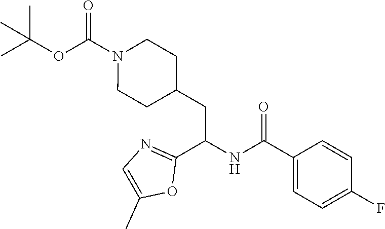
CC(OC(N1CCC(CC(NC(C2=CC=C(F)C=C2)=O)C2=NC=C(C)O2)CC1)=O)(C)C
